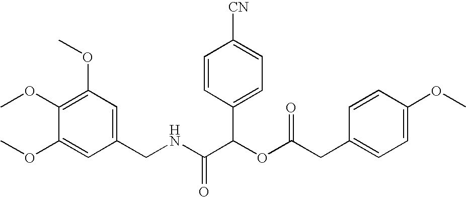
C1(CNC(C(OC(=O)CC2=CC=C(OC)C=C2)C2=CC=C([CN])C=C2)=O)=CC(OC)=C(OC)C(OC)=C1
